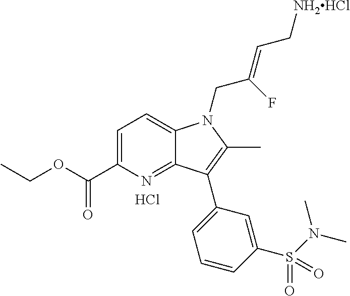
C1=C(C(OCC)=O)N=C2C(=C1)N(CC(=CC[NH2HCl])F)C(C)=C2C1=CC=CC(S(N(C)C)(=O)=O)=C1.Cl
